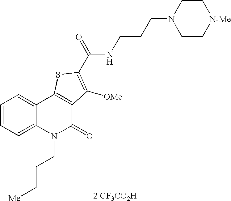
[2 CF3CO2H].N(C(=O)C1=C([OMe])C2=C(C3=CC=CC=C3N(CCC[Me])C2=O)S1)CCCN1CC[N-Me]CC1
